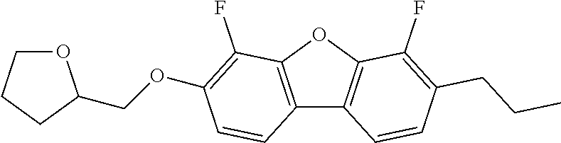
C12=C(OC3=C1C=CC(CCC)=C3F)C(F)=C(OCC1OCCC1)C=C2
